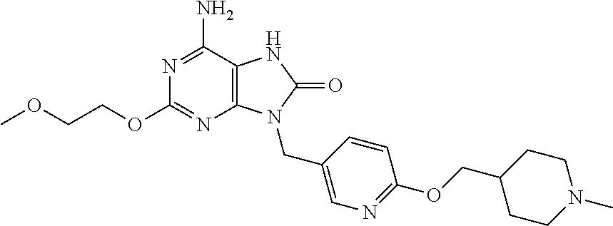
N1=C(N)C2=C(N=C1OCCOC)N(CC1=CN=C(OCC3CCN(C)CC3)C=C1)C(=O)N2
